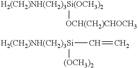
[H2(CH2)NH(CH2)3Si(OCH3)2][OCH(CH2)CHOCH3].[H2(CH2)NH(CH2)3Si](C=C)[(OCH3)2]
